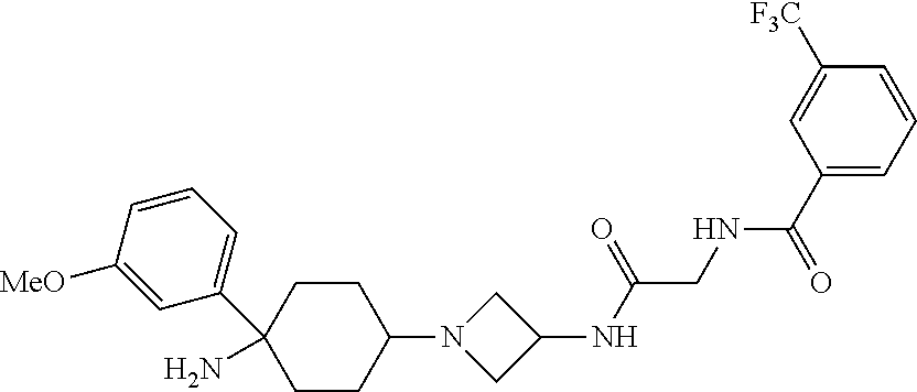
C1=CC([MeO])=CC(C2(N)CCC(N3CC(NC(CNC(C4=CC=CC([F3C])=C4)=O)=O)C3)CC2)=C1
